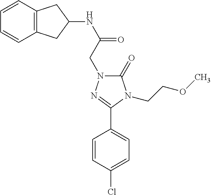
C1(NC(=O)CN2C(=O)N(CCOC)C(C3=CC=C(Cl)C=C3)=N2)CC2=C(C1)C=CC=C2
